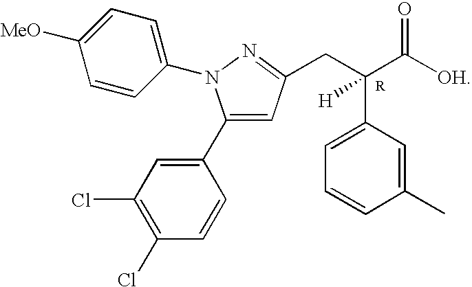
C1(C2=CC(Cl)=C(Cl)C=C2)=CC(CC(C([OH])=O)(C2=CC=CC(C)=C2)[H])=NN1C1=CC=C([MeO])C=C1
